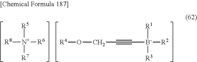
[R8][N+]([R5])([R7])[R6].[R4]OCC#C[B-]([R1])([R3])[R2]
